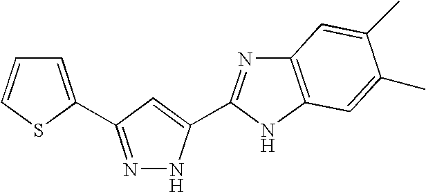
N1=C(C2=CC=CS2)C=C(C2=NC3=C(N2)C=C(C)C(C)=C3)N1
